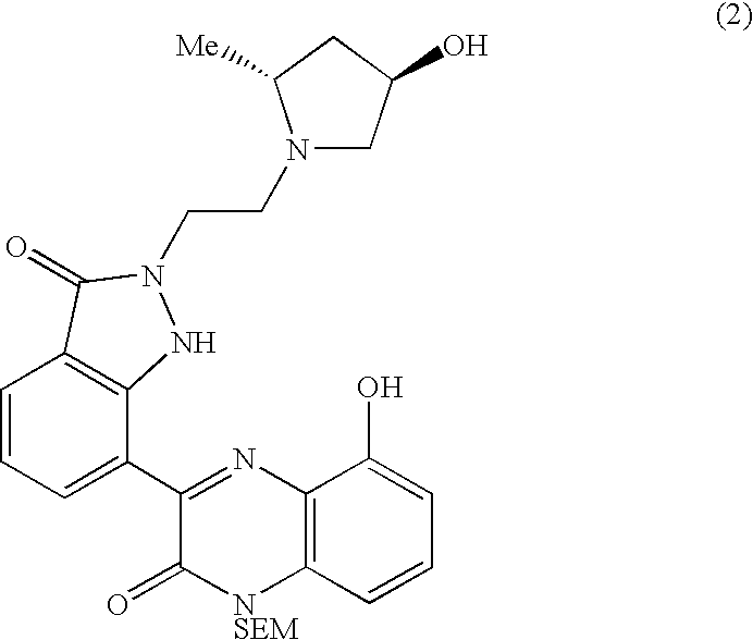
C1=CC=C(C2=NC3=C([NSEM]C2=O)C=CC=C3O)C2=C1C(=O)N(CCN1CC(O)CC1[Me])N2
